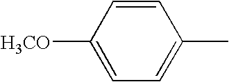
[H3CO]C1=CC=C(C)C=C1
